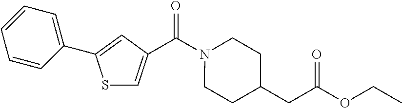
S1C=C(C(N2CCC(CC(OCC)=O)CC2)=O)C=C1C1=CC=CC=C1
